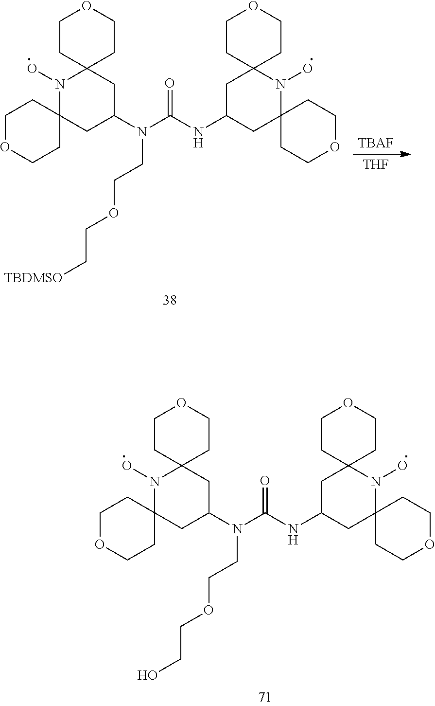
C1OCCC2(C1)N(O)C1(CC(N(C(NC3CC4(N(O)C5(CCOCC5)C3)CCOCC4)=O)CCOCCO)C2)CCOCC1.C1OCCC2(C1)N(O)C1(CC(N(C(NC3CC4(N(O)C5(CCOCC5)C3)CCOCC4)=O)CCOCC[TBDMSO])C2)CCOCC1.[TBAF].[THF]
